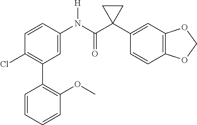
C1(C2=C(Cl)C=CC(N(C(C3(C4=CC5=C(C=C4)OCO5)CC3)=O)[H])=C2)=C(OC)C=CC=C1
